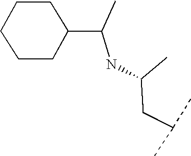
N(C(CC(C)C)C)C(C1CCCCC1)C
